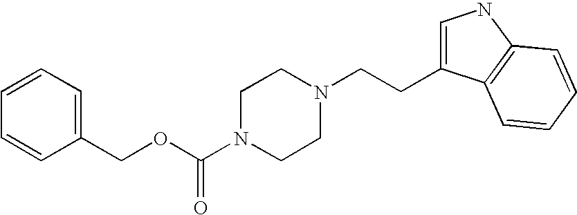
C(OC(N1CCN(CCC2=CNC3=C2C=CC=C3)CC1)=O)C1=CC=CC=C1
